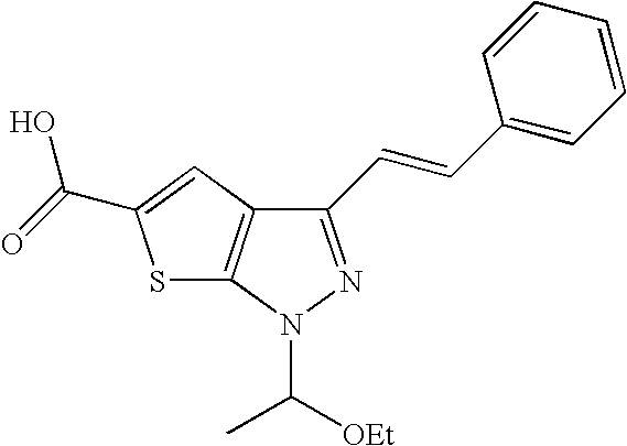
N1(C([OEt])C)N=C(C=CC2=CC=CC=C2)C2=C1SC(C(=O)O)=C2
